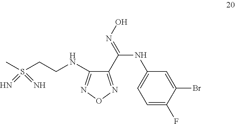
CS(CCNC1=NON=C1C(NC1=CC=C(F)C(Br)=C1)=NO)(=N)=N
